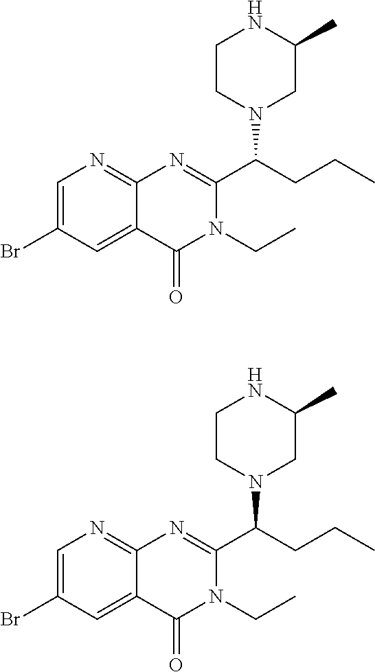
C1=C(Br)C=C2C(=N1)N=C(C(CCC)N1CC(C)NCC1)N(CC)C2=O.C1=C(Br)C=C2C(=N1)N=C(C(CCC)N1CC(C)NCC1)N(CC)C2=O
